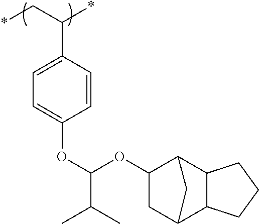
*CC(*)C1=CC=C(OC(OC2C3C4C(C(C2)C3)CCC4)C(C)C)C=C1
